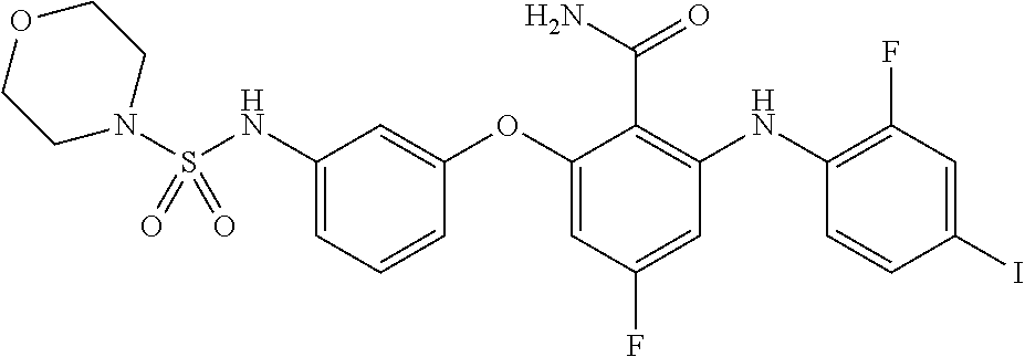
N1(S(NC2=CC=CC(OC3=CC(F)=CC(NC4=C(F)C=C(I)C=C4)=C3C(N)=O)=C2)(=O)=O)CCOCC1
